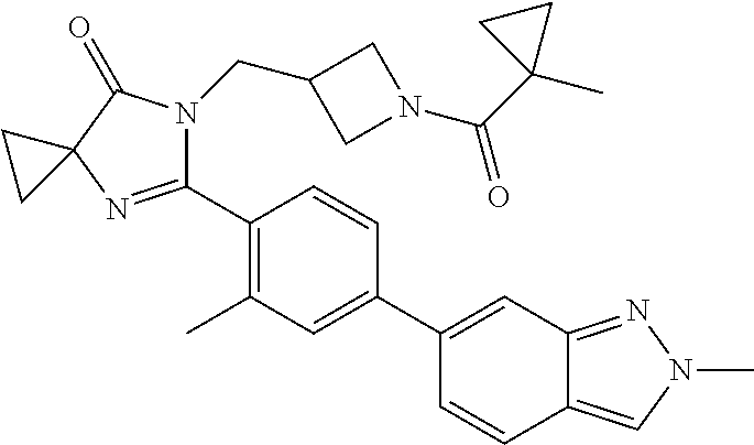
C1(C2=C(C)C=C(C3=CC4=NN(C)C=C4C=C3)C=C2)=NC2(C(=O)N1CC1CN(C(C3(C)CC3)=O)C1)CC2
